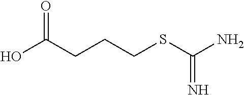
OC(CCCSC(N)=N)=O
